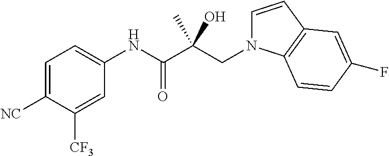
C(C(C(NC1=CC=C([NC])C([CF3])=C1)=O)(O)C)N1C=CC2=C1C=CC(F)=C2
